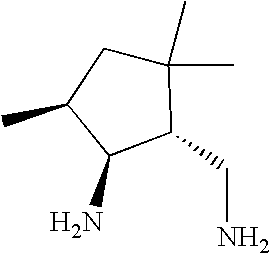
C1(C)(C)CC(C)C(N)C1CN
